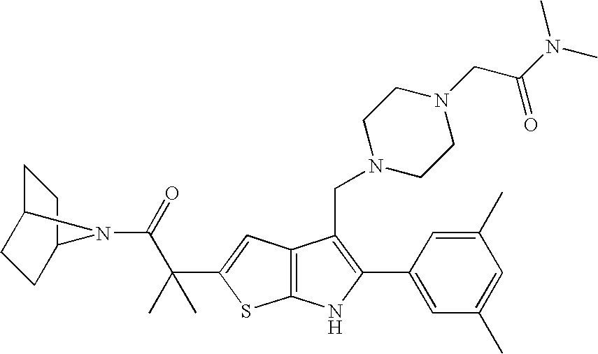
C1C2CCC(C1)N2C(=O)C(C1=CC2=C(S1)NC(C1=CC(C)=CC(C)=C1)=C2CN1CCN(CC(=O)N(C)C)CC1)(C)C
